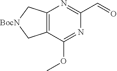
C1(C=O)=NC2=C(C(OC)=N1)C[BocN]C2
